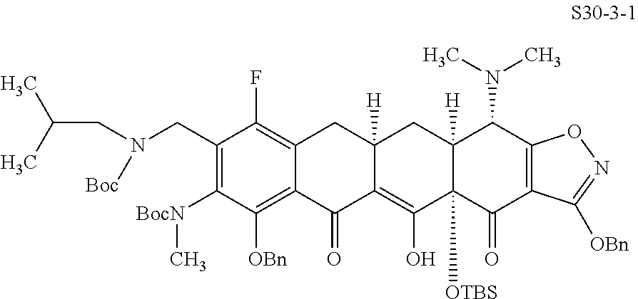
C1(CN(CC(C)C)[Boc])=C([BocN]C)C([OBn])=C2C(=C1F)CC1([H])C(=C(O)C3([OTBS])C([H])(C1)C(N(C)C)C1=C(C3=O)C([OBn])=NO1)C2=O
